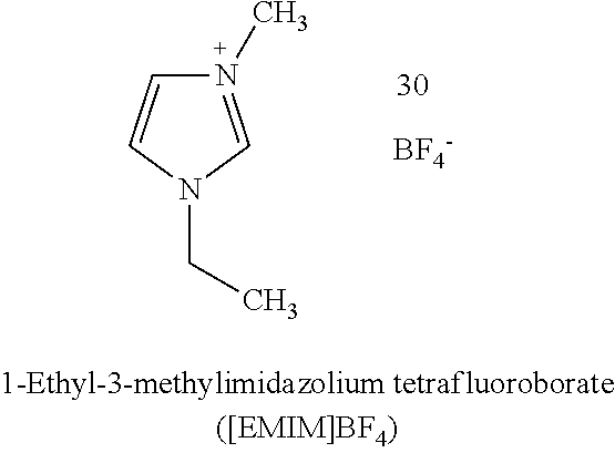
N1(C)=CN(CC)C=C1.[BF4-]
